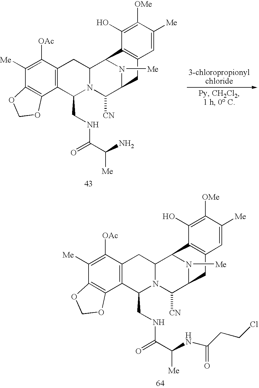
N1([Me])C2C([CN])N3C(CNC(C(N)[Me])=O)C4=C(C([OAc])=C([Me])C5=C4OCO5)CC3C1C1=C(C2)C=C([Me])C([OMe])=C1O.N1([Me])C2C([CN])N3C(CNC(C(NC(CCCl)=O)[Me])=O)C4=C(C([OAc])=C([Me])C5=C4OCO5)CC3C1C1=C(C2)C=C([Me])C([OMe])=C1O
